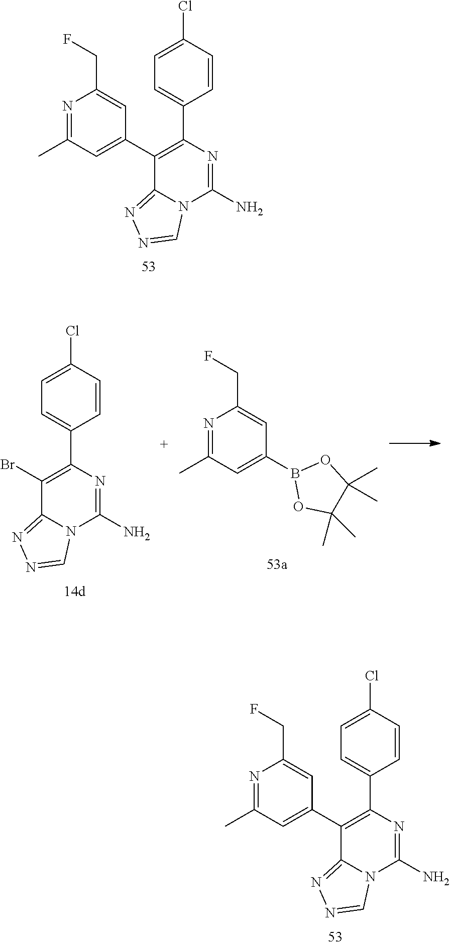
N1=C(C)C=C(C2=C(C3=CC=C(Cl)C=C3)N=C(N)N3C2=NN=C3)C=C1CF.BrC1=C(C2=CC=C(Cl)C=C2)N=C(N)N2C1=NN=C2.N1=C(C)C=C(B2OC(C)(C)C(C)(C)O2)C=C1CF.N1=C(C)C=C(C2=C(C3=CC=C(Cl)C=C3)N=C(N)N3C2=NN=C3)C=C1CF
